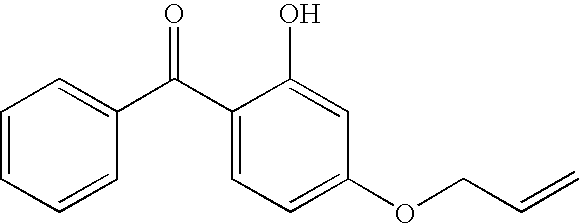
C1=CC(C(C2=CC=C(OCC=C)C=C2O)=O)=CC=C1
